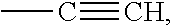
C(#C)C
